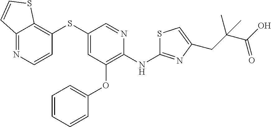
C1(SC2=C3C(=NC=C2)C=CS3)=CC(OC2=CC=CC=C2)=C(NC2=NC(CC(C(O)=O)(C)C)=CS2)N=C1
